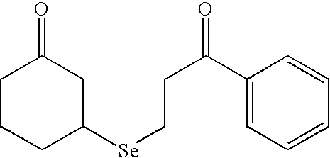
C(C(C1=CC=CC=C1)=O)C[Se]C1CC(=O)CCC1
